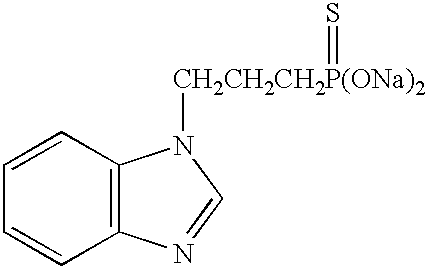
C1=CC2=C(C=C1)N=CN2[CH2CH2CH2P(ONa)2]=S
